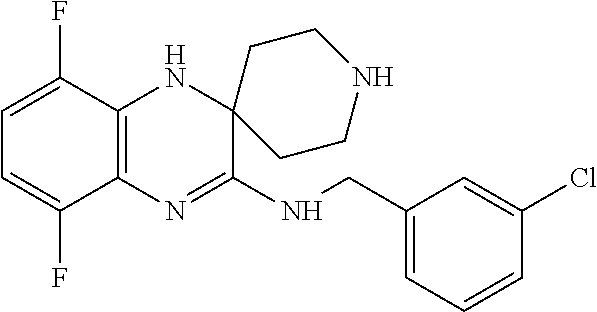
C12=C(N=C(NCC3=CC=CC(Cl)=C3)C3(N1)CCNCC3)C(F)=CC=C2F
